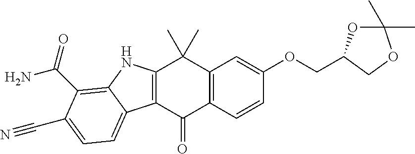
C12=C(C=CC(OCC3COC(C)(C)O3)=C1)C(=O)C1=C(C2(C)C)NC2=C(C(=O)N)C(C#N)=CC=C12
